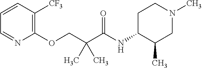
C1(OCC(C(NC2C(C)CN(C)CC2)=O)(C)C)=C([CF3])C=CC=N1
